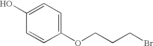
C1(O)=CC=C(OCCCBr)C=C1
